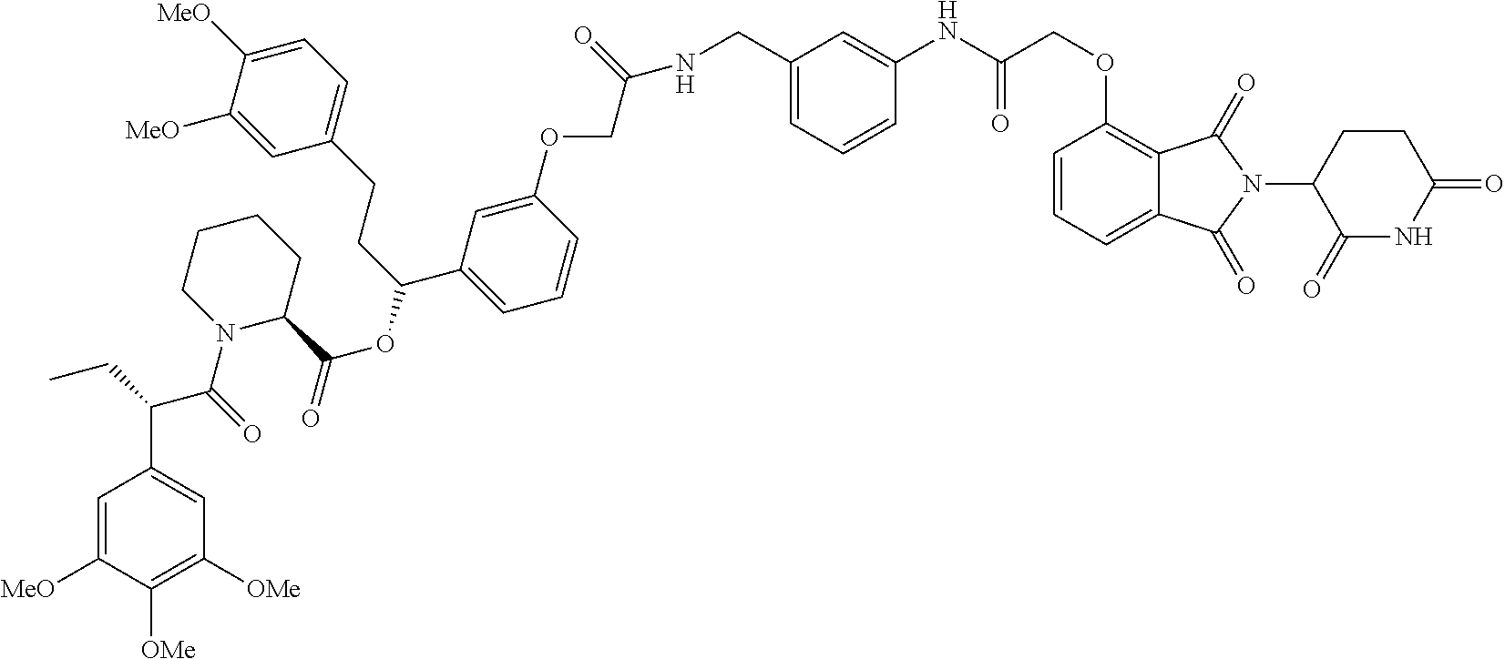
C1=C([MeO])C([OMe])=C([OMe])C=C1C(CC)C(=O)N1CCCCC1C(OC(CCC1=CC=C([MeO])C([MeO])=C1)C1=CC=CC(OCC(=O)NCC2=CC=CC(NC(COC3=C4C(=CC=C3)C(=O)N(C3CCC(=O)NC3=O)C4=O)=O)=C2)=C1)=O
